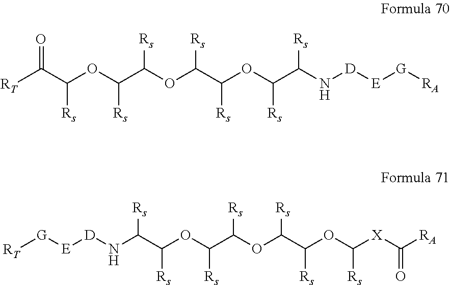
[RT]C(C(OC(C(OC(C(OC(C(N[D][E][G][RA])[Rs])[Rs])[Rs])[Rs])[Rs])[Rs])[Rs])=O.[E]([D]NC(C(OC(C(OC(C(OC([X]C(=O)[RA])[Rs])[Rs])[Rs])[Rs])[Rs])[Rs])[Rs])[G][RT]
